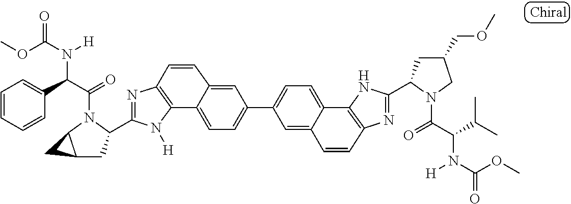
C12=C(N=C(C3CC4C(N3C(=O)C(C3=CC=CC=C3)N([H])C(OC)=O)C4)N1[H])C=CC1=CC(C3=CC=C4C5=C(N=C(C6CC(COC)CN6C(=O)C(C(C)C)N([H])C(OC)=O)N5)C=CC4=C3)=CC=C21
